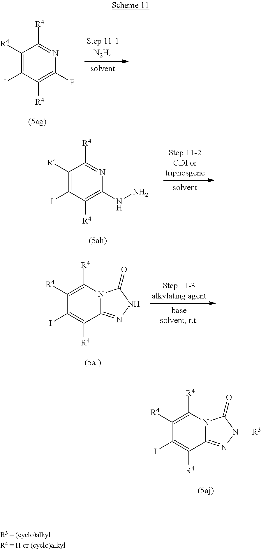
C1([R4])=C(I)C([R4])=C(F)N=C1[R4].C1([R4])=C(I)C([R4])=C(NN)N=C1[R4].C1([R4])=C([R4])N2C(=NNC2=O)C([R4])=C1I.C1([R4])=C([R4])N2C(=NN([R3])C2=O)C([R4])=C1I
